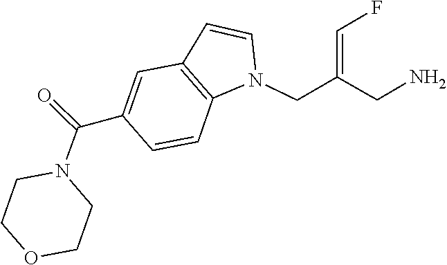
N1(C(C2=CC3=C(C=C2)N(CC(=CF)CN)C=C3)=O)CCOCC1
